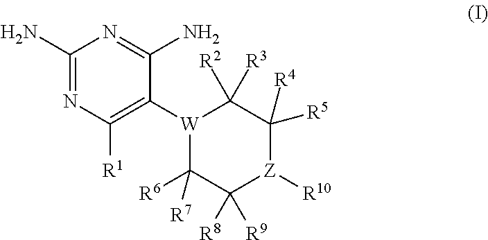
C1(N)=NC([R1])=C([W]2C([R6])([R7])C([R8])([R9])[Z]([R10])C([R5])([R4])C2([R2])[R3])C(N)=N1
